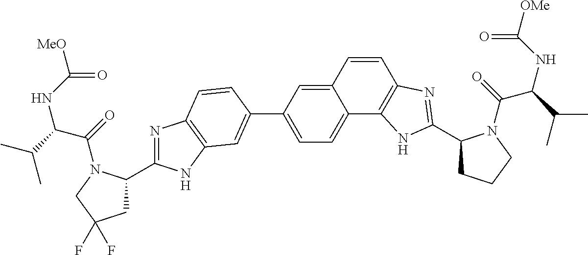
N1=C(C2CC(F)(F)CN2C(=O)C(C(C)C)NC([MeO])=O)NC2=C1C=CC(C1=CC=C3C(=C1)C=CC1=C3NC(C3CCCN3C(=O)C(C(C)C)NC([OMe])=O)=N1)=C2
